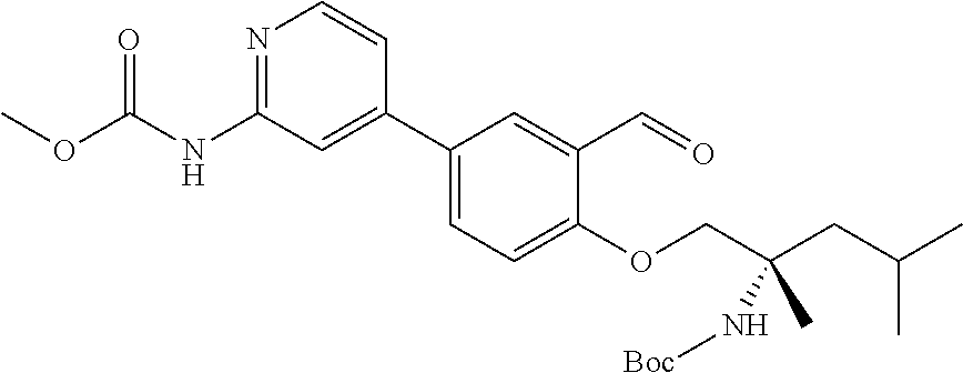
N1=C(NC(OC)=O)C=C(C2=CC=C(OCC(CC(C)C)(N[Boc])C)C(C=O)=C2)C=C1
